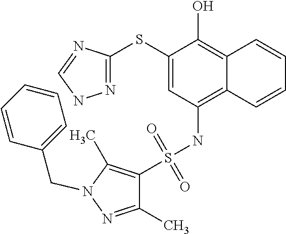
N1=C(SC2=CC(NS(=O)(=O)C3=C(C)N(CC4=CC=CC=C4)N=C3C)=C3C(=C2O)C=CC=C3)N=CN1
